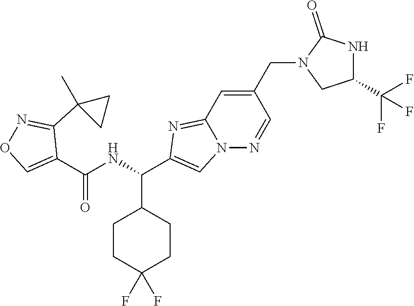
C1CC(F)(F)CCC1C(NC(C1=CON=C1C1(C)CC1)=O)C1=CN2C(=N1)C=C(CN1CC(C(F)(F)F)NC1=O)C=N2
